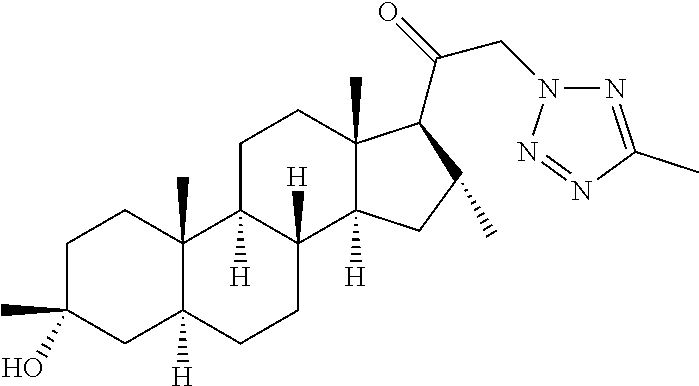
C1C(C)(O)CC2([H])C(C)(C1)C1([H])C([H])(CC2)C2([H])C(C)(CC1)C(C(=O)CN1N=C(C)N=N1)C(C)C2
